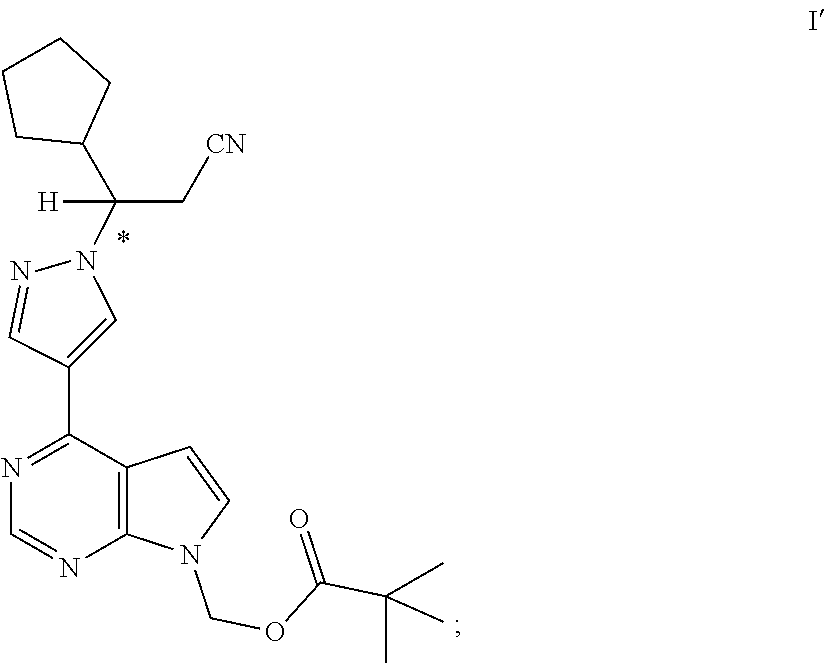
C12=C(C(C3=CN(C(C[CN])(C4CCCC4)[H])N=C3)=NC=N1)C=CN2COC(=O)C(C)(C)C
